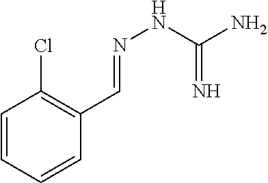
C1=CC=CC(C=NNC(N)=N)=C1Cl
